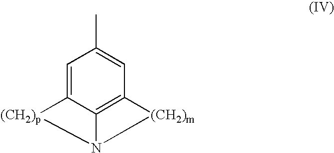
C1=C2C3=C(C=C1C)[(CH2)m]N3[(CH2)p]2
